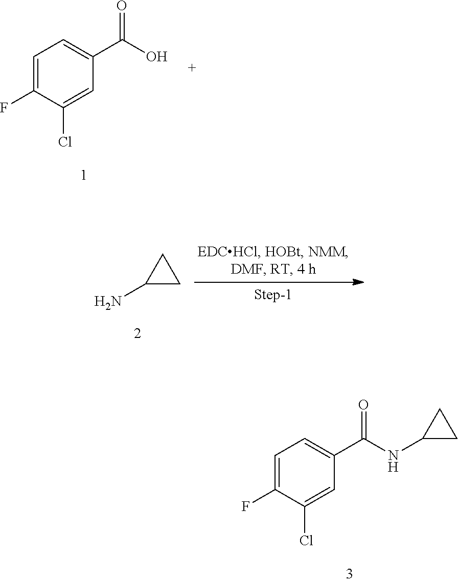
C1=C(F)C(Cl)=CC(C(O)=O)=C1.C1(N)CC1.C1=C(F)C(Cl)=CC(C(NC2CC2)=O)=C1
